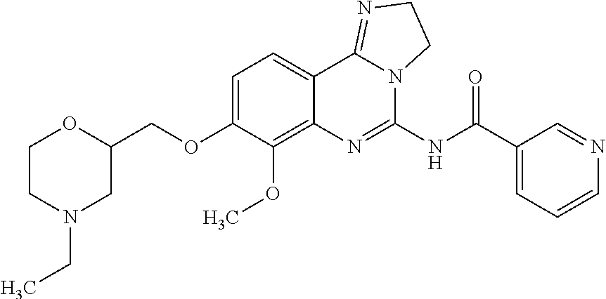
C1(COC2=CC=C3C(=C2OC)N=C(NC(C2=CC=CN=C2)=O)N2C3=NCC2)OCCN(CC)C1
